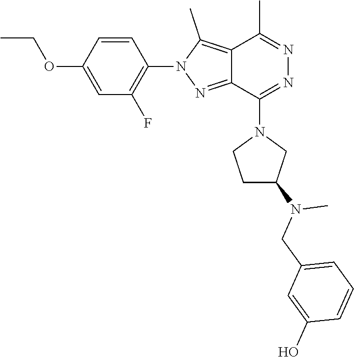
C1=C(OCC)C=CC(N2N=C3C(=C2C)C(C)=NN=C3N2CCC(N(CC3=CC=CC(O)=C3)C)C2)=C1F
